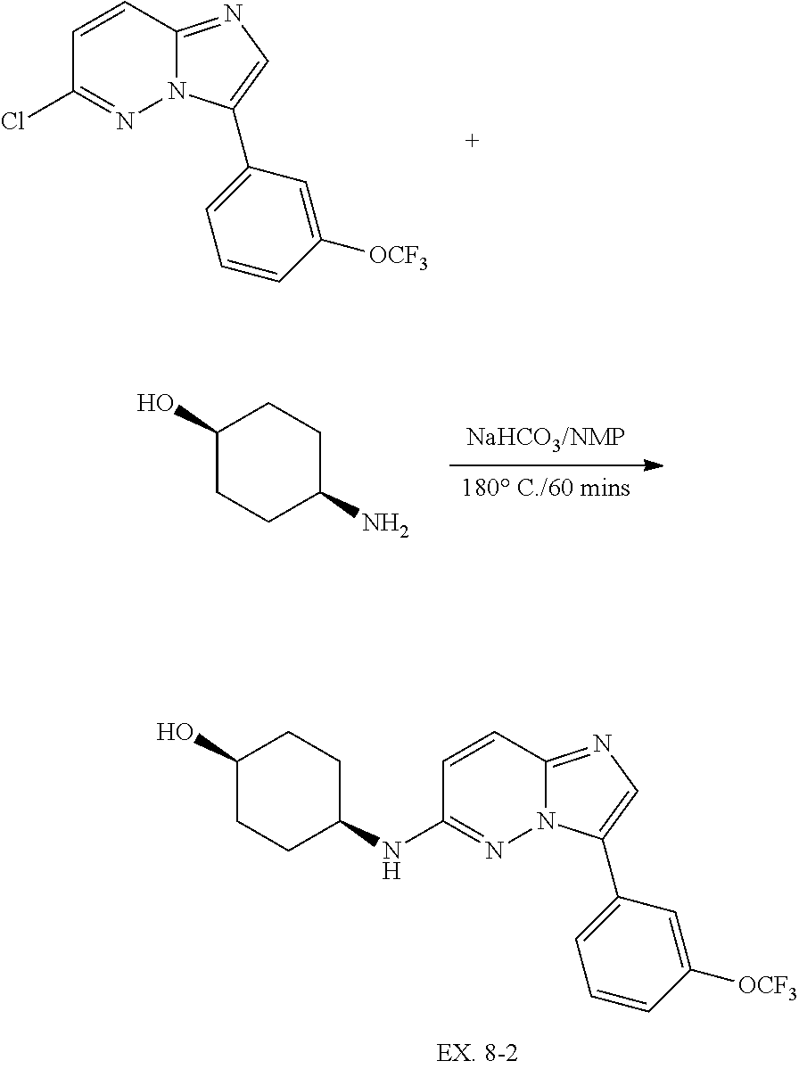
C1(Cl)=NN2C(=NC=C2C2=CC=CC([OCF3])=C2)C=C1.C1(NC2CCC(O)CC2)=NN2C(=NC=C2C2=CC=CC([OCF3])=C2)C=C1.[NaHCO3/NMP].[180 C./60 mins].C1(O)CCC(N)CC1
